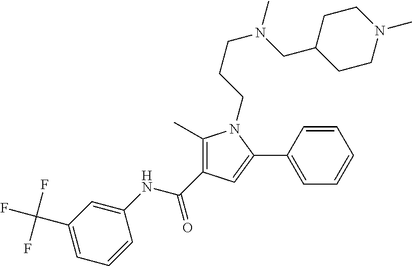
C1(C)=C(C(NC2=CC(C(F)(F)F)=CC=C2)=O)C=C(C2=CC=CC=C2)N1CCCN(CC1CCN(C)CC1)C
